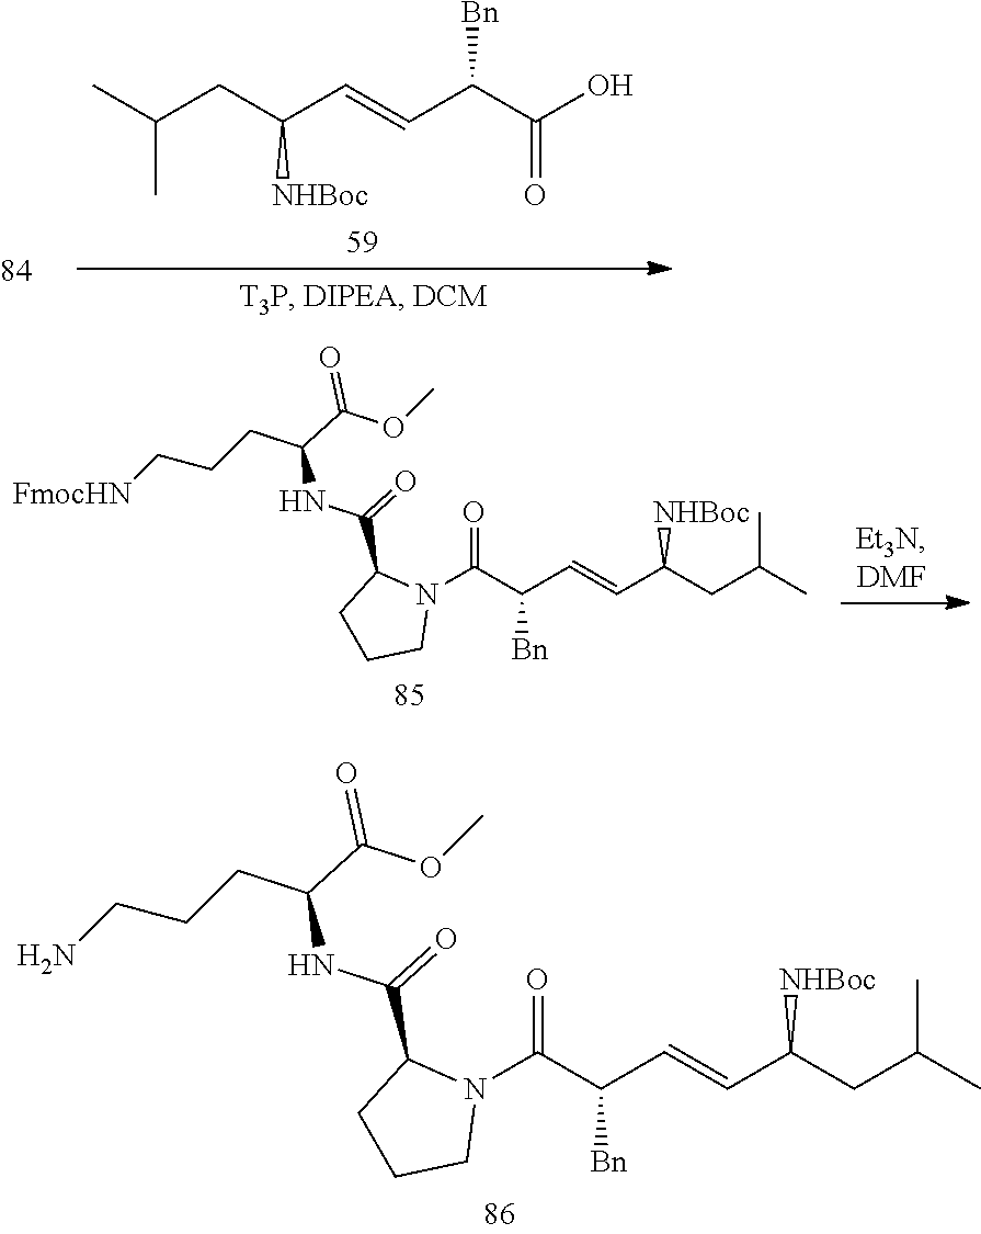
O(C)C(C(CCCN)NC(C1CCCN1C(C(C=CC([NHBoc])CC(C)C)[Bn])=O)=O)=O.C(=CC(C(O)=O)[Bn])C([NHBoc])CC(C)C.COC(C(NC(C1CCCN1C(C(C=CC(CC(C)C)[NHBoc])[Bn])=O)=O)CCC[FmocHN])=O
